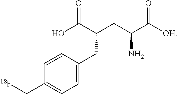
OC(C(CC(C([OH])=O)N)CC1=CC=C(C[18F])C=C1)=O
